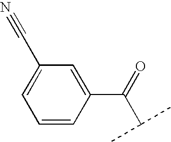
C1=CC(C(=O)C(C)C)=CC(C#N)=C1
